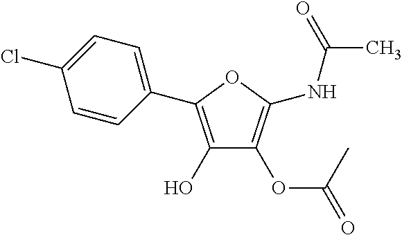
C1(C2=C(O)C(OC(=O)C)=C(NC(=O)C)O2)=CC=C(Cl)C=C1
